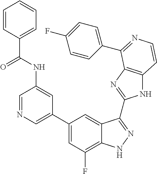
C1(C2=CN=CC(NC(=O)C3=CC=CC=C3)=C2)=CC(F)=C2C(=C1)C(C1=NC3=C(N1)C=CN=C3C1=CC=C(F)C=C1)=NN2
